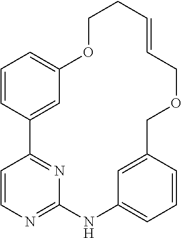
C1=CC2=CC(=C1)OCCC=CCOCC1=CC(=CC=C1)NC1=NC=CC2=N1
